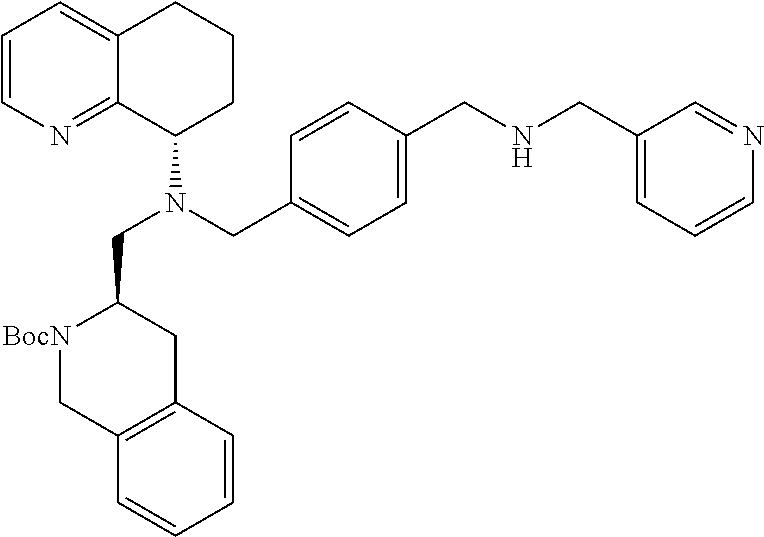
C1=CN=C2C(=C1)CCCC2N(CC1[BocN]CC2=C(C1)C=CC=C2)CC1=CC=C(CNCC2=CC=CN=C2)C=C1
